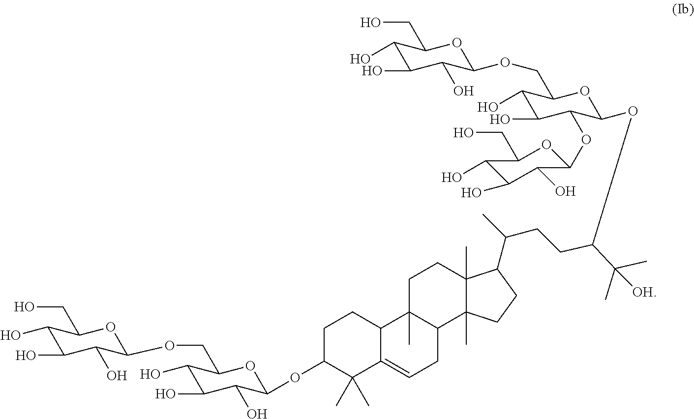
C1(O)C(O)C(O)C(OCC2C(O)C(O)C(OC3C(O)C(O)C(O)C(CO)O3)C(OC(CCC(C)C3C4(C)C(C)(CC3)C3C(C)(CC4)C4C(=CC3)C(C)(C)C(OC3C(O)C(O)C(O)C(COC5C(O)C(O)C(O)C(CO)O5)O3)CC4)C(C)(C)[OH])O2)OC1CO
